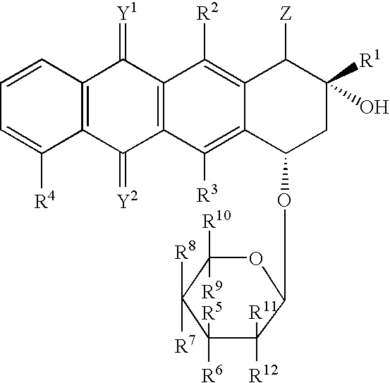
C1=CC2=C(C([R4])=C1)C(=[Y2])C1=C(C2=[Y1])C([R2])=C2C(=C1[R3])C(OC1C([R11])([R12])C([R6])([R5])C([R8])([R7])C([R9])([R10])O1)CC([R1])(O)C2[Z]
